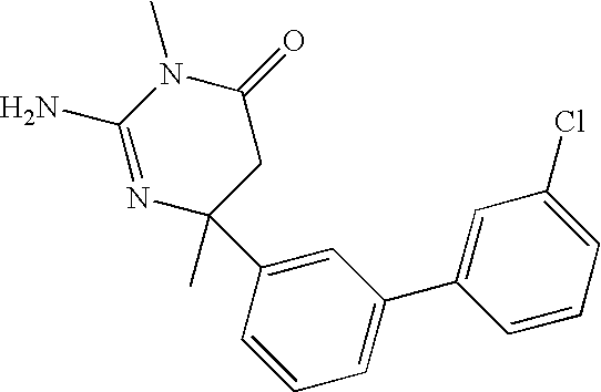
N1=C(N)N(C)C(=O)CC1(C)C1=CC(C2=CC(Cl)=CC=C2)=CC=C1
